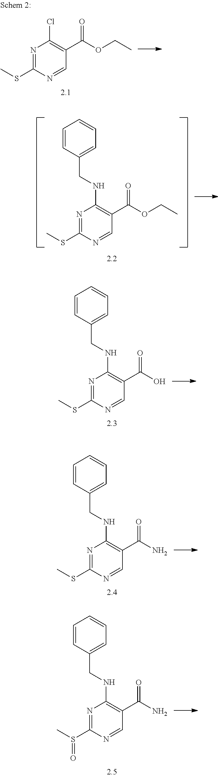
N1=C(SC)N=CC(C(OCC)=O)=C1Cl.N1=C(SC)N=CC(C(OCC)=O)=C1NCC1=CC=CC=C1.N1=C(SC)N=CC(C(O)=O)=C1NCC1=CC=CC=C1.N1=C(SC)N=CC(C(N)=O)=C1NCC1=CC=CC=C1.N1=C(S(C)=O)N=CC(C(N)=O)=C1NCC1=CC=CC=C1
